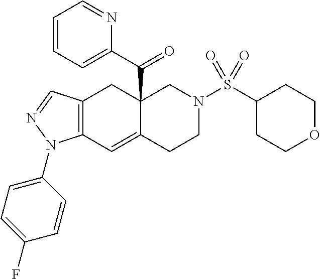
C12=C(C=NN1C1=CC=C(F)C=C1)CC1(C(C3=CC=CC=N3)=O)C(=C2)CCN(S(C2CCOCC2)(=O)=O)C1
